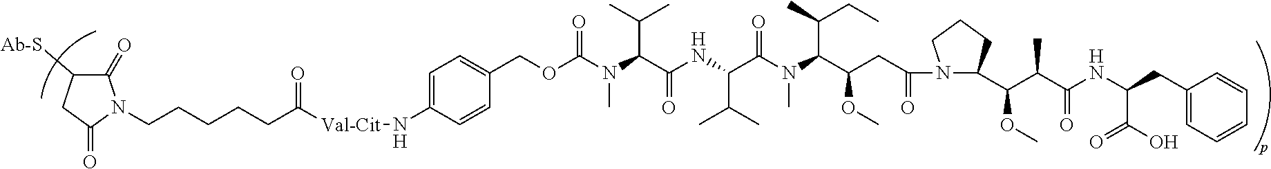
C1(=O)C([Ab-S])CC(=O)N1CCCCCC([Val-Cit]NC1=CC=C(COC(N(C(C(NC(C(N(C(C(CC(=O)N2C(C(C(C(NC(CC3=CC=CC=C3)C(=O)O)=O)C)OC)CCC2)OC)C(C)CC)C)=O)C(C)C)=O)C(C)C)C)=O)C=C1)=O
